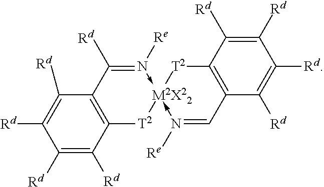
C1([Rd])=C([Rd])C2=C(C([Rd])=C1[Rd])C([Rd])=N([Re])->[M2X22]1(-N([Re])=CC3=C(C([Rd])=C([Rd])C([Rd])=C3[Rd])[T2]1)[T2]2
